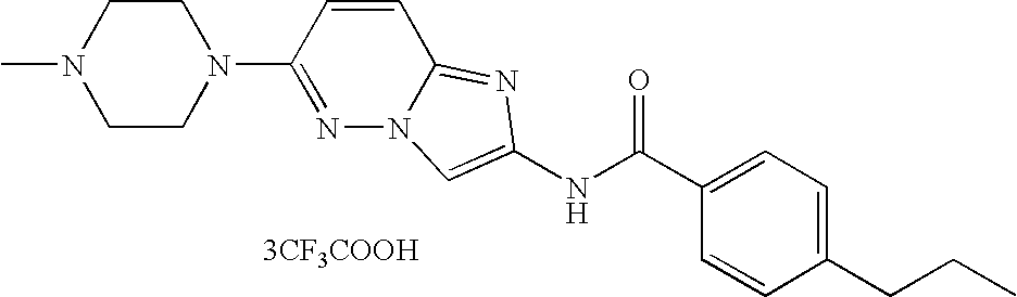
[3CF3COOH].C1=CC(CCC)=CC=C1C(NC1=CN2N=C(N3CCN(C)CC3)C=CC2=N1)=O
